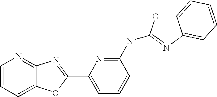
C1=CC=C2C(=N1)N=C(C1=CC=CC(NC3=NC4=CC=CC=C4O3)=N1)O2
